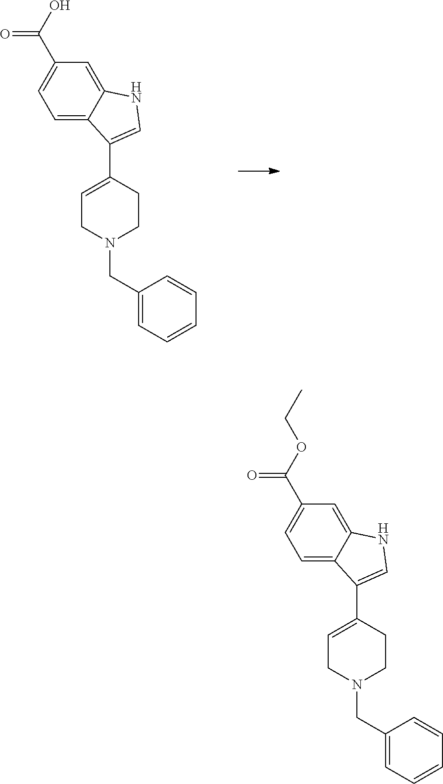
C1=C2C(=CC(C(O)=O)=C1)NC=C2C1=CCN(CC2=CC=CC=C2)CC1.C1=C2C(=CC(C(OCC)=O)=C1)NC=C2C1=CCN(CC2=CC=CC=C2)CC1
